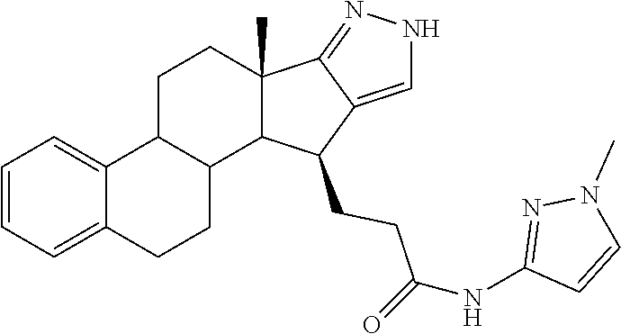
C1=CC=C2C(=C1)C1CCC3(C)C4=NNC=C4C(CCC(=O)NC4=NN(C)C=C4)C3C1CC2
